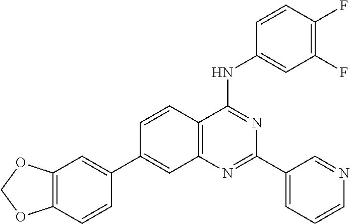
C1=CC2=C(C=C1C1=CC3=C(C=C1)OCO3)N=C(C1=CC=CN=C1)N=C2NC1=CC(F)=C(F)C=C1
